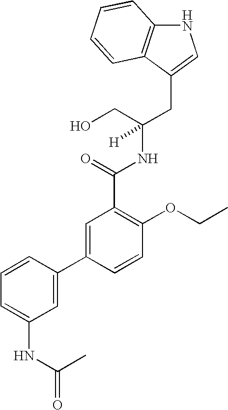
N1C2=C(C(CC(NC(C3=C(OCC)C=CC(C4=CC(NC(=O)C)=CC=C4)=C3)=O)(CO)[H])=C1)C=CC=C2
